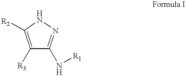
C1([R3])=C([R2])NN=C1N[R1]
